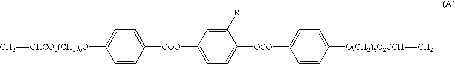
C=[CHCO2(CH2)6O]C1=CC=C([COO]C2=CC=C([OCO]C3=CC=C([O(CH2)6O2CCH]=C)C=C3)C([R])=C2)C=C1
